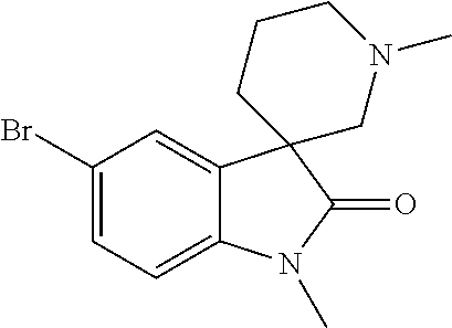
BrC1=CC=C2C(=C1)C1(C(=O)N2C)CCCN(C)C1
